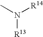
N([R13])(C)[R14]
